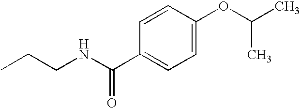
C1(C(NCCC)=O)=CC=C(OC(C)C)C=C1
